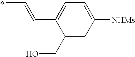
CC=CC1=CC=C([NHMs])C=C1CO
